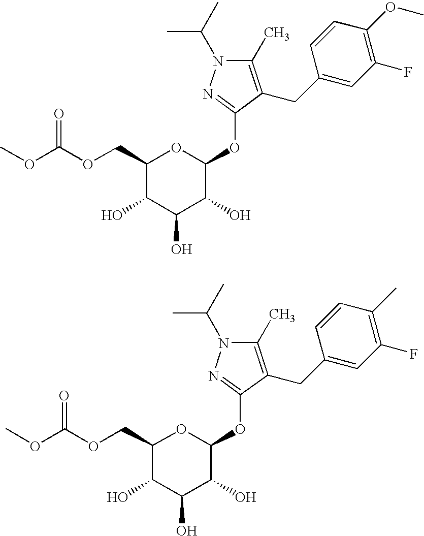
C1(COC(OC)=O)C(O)C(O)C(O)C(OC2=NN(C(C)C)C(C)=C2CC2=CC(F)=C(OC)C=C2)O1.C1(COC(OC)=O)C(O)C(O)C(O)C(OC2=NN(C(C)C)C(C)=C2CC2=CC(F)=C(C)C=C2)O1
